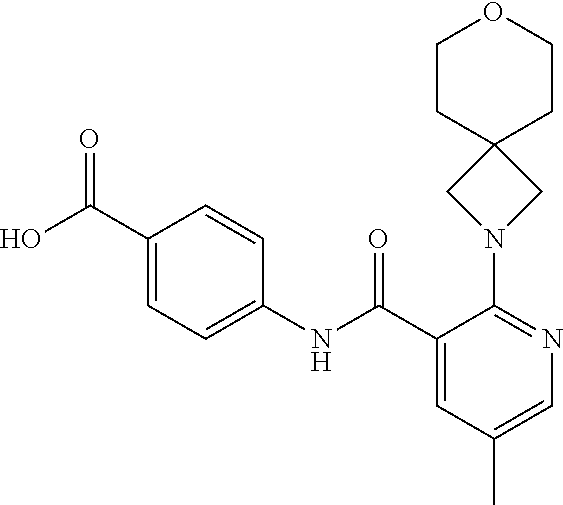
N1=C(N2CC3(C2)CCOCC3)C(C(NC2=CC=C(C(O)=O)C=C2)=O)=CC(C)=C1
